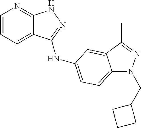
C1=CC=C2C(=N1)NN=C2NC1=CC=C2N(CC3CCC3)N=C(C)C2=C1
